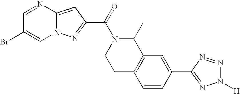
C1=NC2=CC(C(=O)N3CCC4=C(C3C)C=C(C3=NN([H])N=N3)C=C4)=NN2C=C1Br
